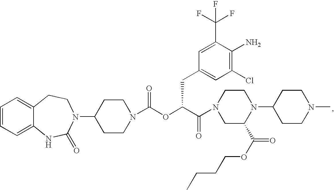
C1=CC=C2C(=C1)CCN(C1CCN(C(OC(C(=O)N3CC(C(OCCCC)=O)N(C4CCN(C)CC4)CC3)CC3=CC(Cl)=C(N)C(C(F)(F)F)=C3)=O)CC1)C(=O)N2
